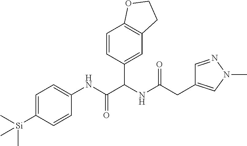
C(C(NC(C(NC1=CC=C([Si](C)(C)C)C=C1)=O)C1=CC2=C(C=C1)OCC2)=O)C1=CN(C)N=C1
